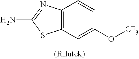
C12=C(N=C(N)S1)C=CC(O[CF3])=C2
